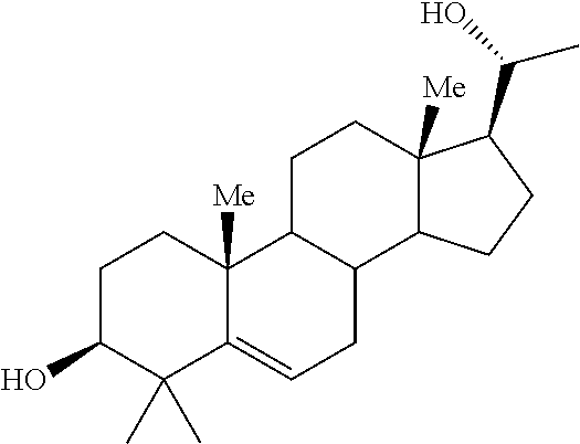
C1C2C(C3C([Me])(C1)C(C(O)C)CC3)CC=C1C2([Me])CCC(O)C1(C)C
